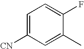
C1=C([CN])C=C(C)C(F)=C1
